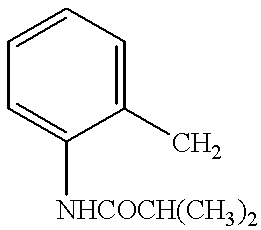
C1=CC=C([NHCOCH(CH3)2])C(C)=C1
